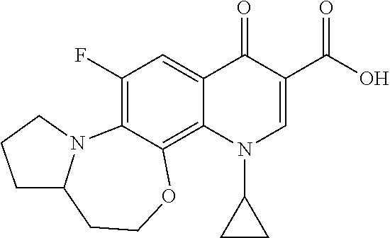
C1(F)=C2C(=C3C(=C1)C(=O)C(C(=O)O)=CN3C1CC1)OCCC1N2CCC1
